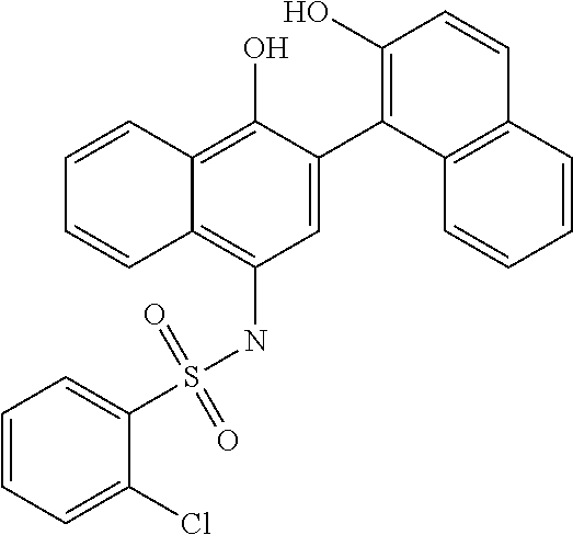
C1=C(C2=C(O)C=CC3=C2C=CC=C3)C(O)=C2C(=C1NS(C1=CC=CC=C1Cl)(=O)=O)C=CC=C2
